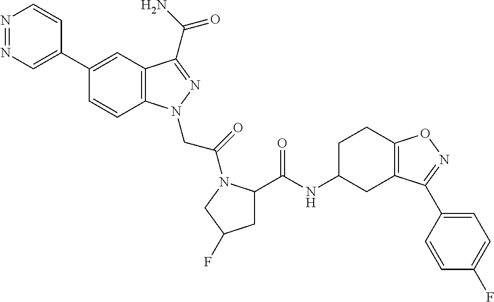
N1=NC=C(C2=CC3=C(C=C2)N(CC(=O)N2C(C(=O)NC4CC5=C(CC4)ON=C5C4=CC=C(F)C=C4)CC(F)C2)N=C3C(N)=O)C=C1
